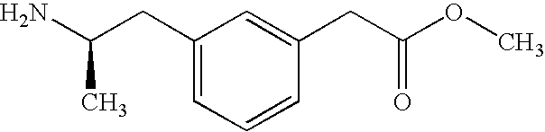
C1(CC(N)C)=CC=CC(CC(OC)=O)=C1
